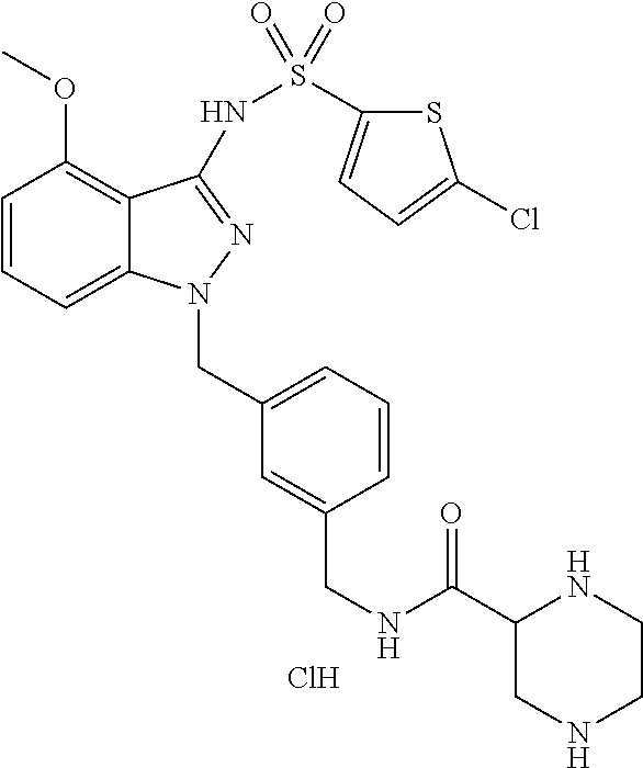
C1=CC=C2C(=C1OC)C(NS(C1=CC=C(Cl)S1)(=O)=O)=NN2CC1=CC=CC(CNC(C2CNCCN2)=O)=C1.Cl
